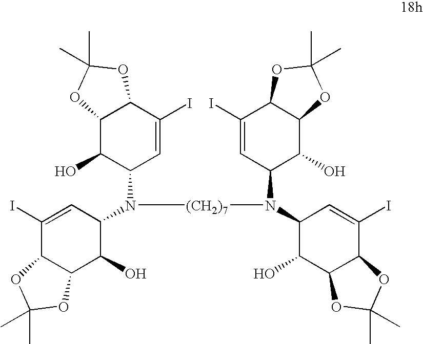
C1(I)=CC(N([(CH2)7]N(C2C(O)C3C(C(I)=C2)OC(C)(C)O3)C2C(O)C3C(C(I)=C2)OC(C)(C)O3)C2C=C(I)C3C(C2O)OC(C)(C)O3)C(O)C2C1OC(C)(C)O2
